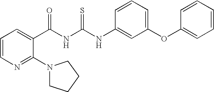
C1=CN=C(N2CCCC2)C(C(NC(NC2=CC(OC3=CC=CC=C3)=CC=C2)=S)=O)=C1
